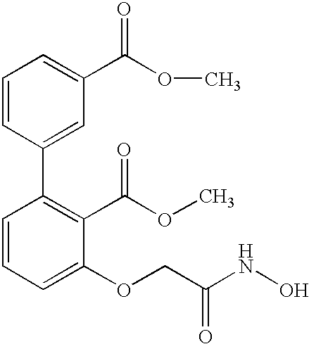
C1=CC(C2=C(C(OC)=O)C(OCC(NO)=O)=CC=C2)=CC(C(OC)=O)=C1
